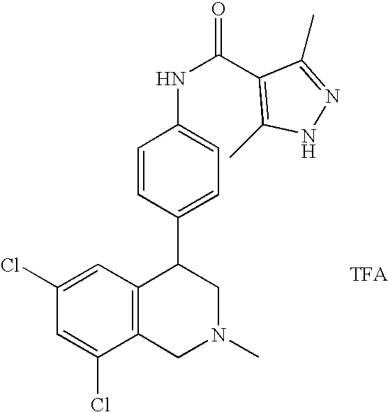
[TFA].C1(Cl)=CC(Cl)=CC2=C1CN(C)CC2C1=CC=C(NC(=O)C2=C(C)NN=C2C)C=C1
